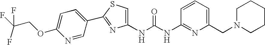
N(C(=O)NC1=NC(CN2CCCCC2)=CC=C1)C1=CSC(C2=CC=C(OCC(F)(F)F)N=C2)=N1
